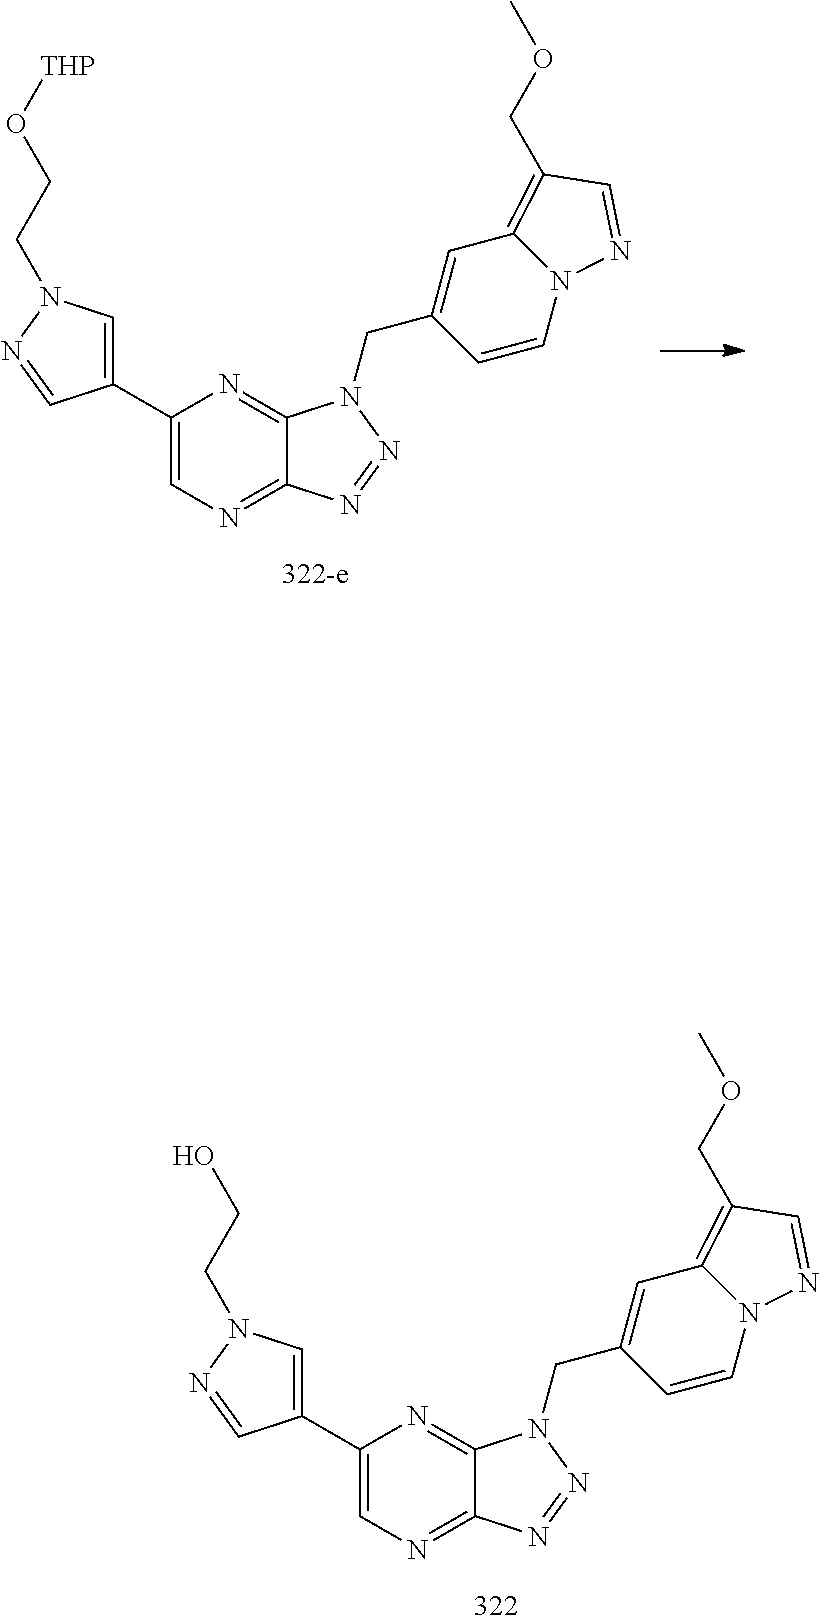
C1(C2=CN(CCO[THP])N=C2)=CN=C2C(=N1)N(CC1=CC3=C(COC)C=NN3C=C1)N=N2.C1(C2=CN(CCO)N=C2)=CN=C2C(=N1)N(CC1=CC3=C(COC)C=NN3C=C1)N=N2
